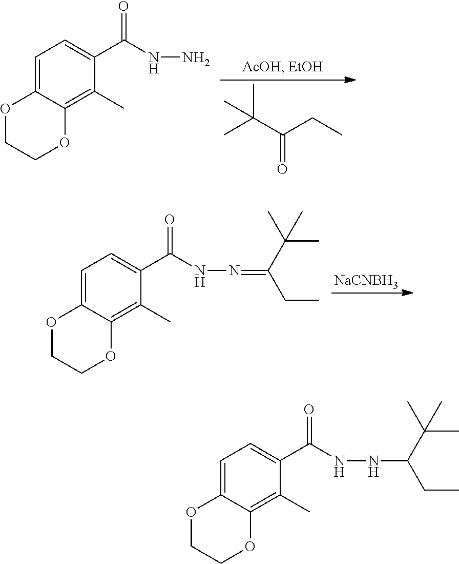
C1=C2C(=C(C)C(C(NN)=O)=C1)OCCO2.C(C(=O)C(C)(C)C)C.C1=C2C(=C(C)C(C(NN=C(C(C)(C)C)CC)=O)=C1)OCCO2.[NaCNBH3].C1=C2C(=C(C)C(C(NNC(C(C)(C)C)CC)=O)=C1)OCCO2
